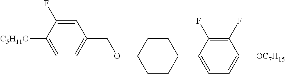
C1=C(F)C([C5H11O])=CC=C1COC1CCC(C2=CC=C([OC7H15])C(F)=C2F)CC1
